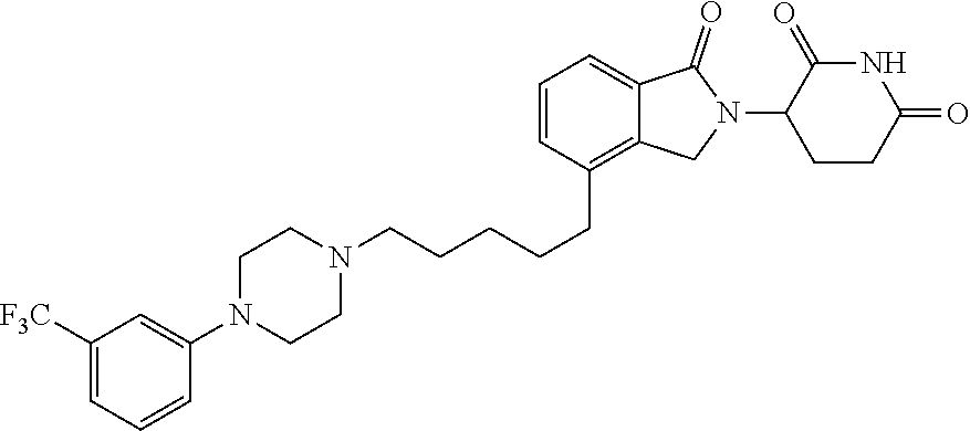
C(CCC1=C2C(=CC=C1)C(=O)N(C1CCC(=O)NC1=O)C2)CCN1CCN(C2=CC([F3C])=CC=C2)CC1
